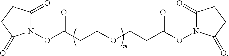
O(C(CCOCCC(ON1C(=O)CCC1=O)=O)=O)N1C(=O)CCC1=O
